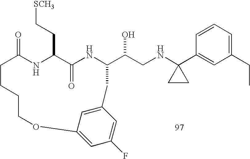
C1=CC=C(CC)C=C1C1(NCC(O)C2NC(=O)C(CC[SCH3])NC(=O)CCCCOC3=CC(F)=CC(=C3)C2)CC1
